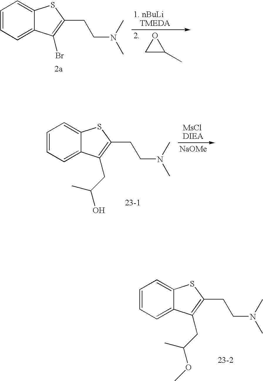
C1=CC=C2C(=C1)SC(CCN(C)C)=C2CC(OC)C.C1=CC=C2C(=C1)SC(CCN(C)C)=C2Br.O1CC1C.C1=CC=C2C(=C1)SC(CCN(C)C)=C2CC(O)C.[MsClDIEA].[NaOMe]
